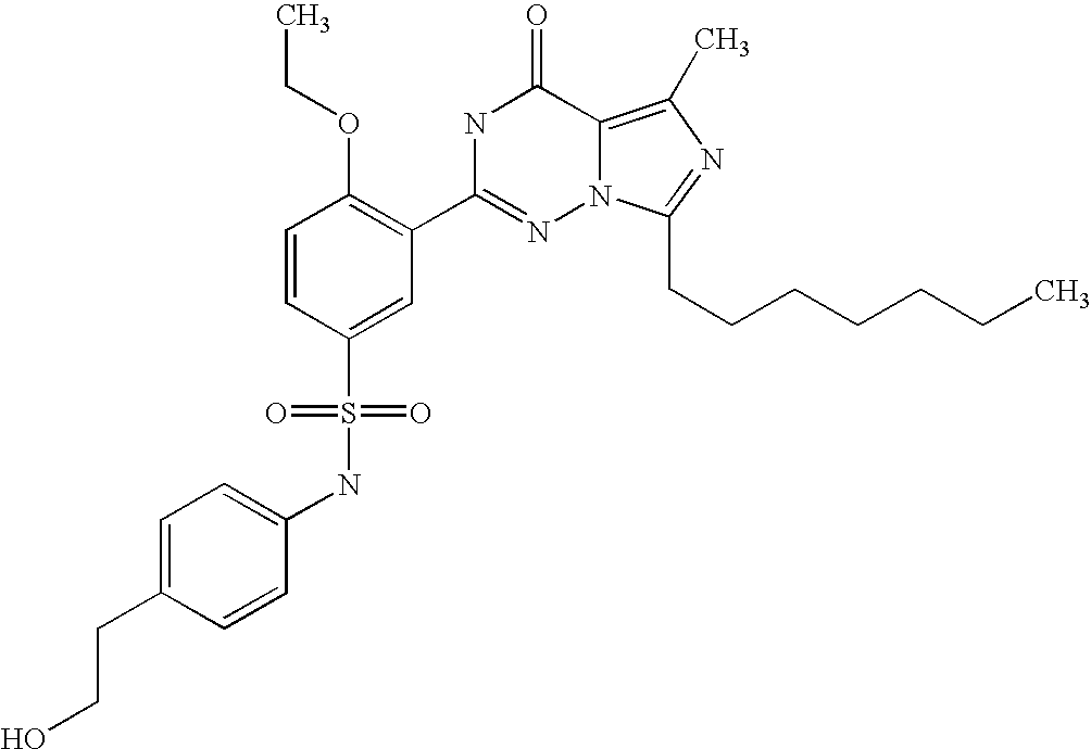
C1=CC(S(NC2=CC=C(CCO)C=C2)(=O)=O)=CC(C2=NN3C(=C(C)N=C3CCCCCCC)C(=O)N2)=C1OCC
